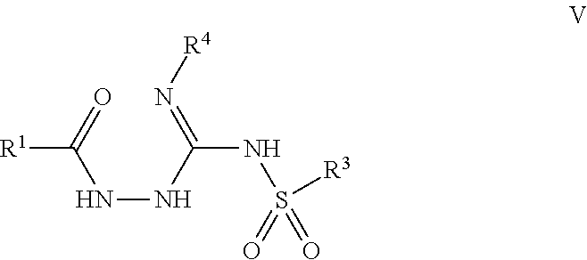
C(NNC(=N[R4])NS(=O)(=O)[R3])(=O)[R1]
